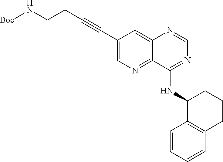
C12=CC(C#CCCN[Boc])=CN=C1C(NC1C3=C(CCC1)C=CC=C3)=NC=N2
